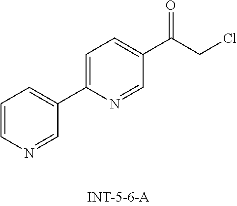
C1=CN=CC(C2=CC=C(C(CCl)=O)C=N2)=C1
